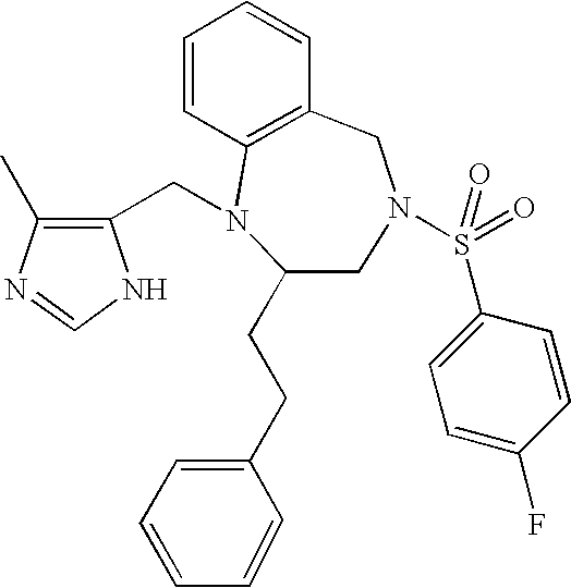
C1=CC2=C(CN(S(=O)(=O)C3=CC=C(F)C=C3)CC(CCC3=CC=CC=C3)N2CC2=C(C)N=CN2)C=C1
